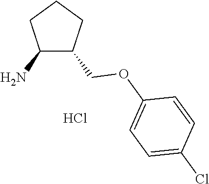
C1(N)C(COC2=CC=C(Cl)C=C2)CCC1.Cl
